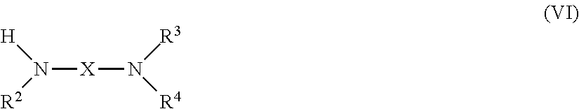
[H]N([R2])[X]N([R3])[R4]
